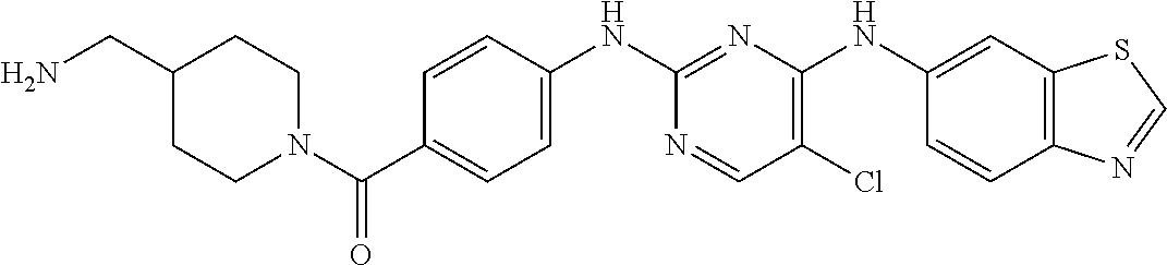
C1=CC(NC2=NC(NC3=CC4=C(C=C3)N=CS4)=C(Cl)C=N2)=CC=C1C(N1CCC(CN)CC1)=O
